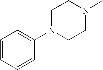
C1=CC=CC(N2CCN(C)CC2)=C1
